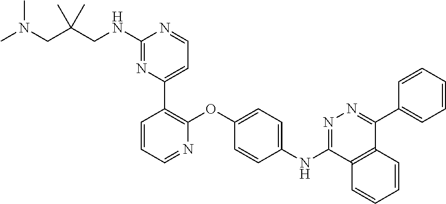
C1(NCC(CN(C)C)(C)C)=NC(C2=C(OC3=CC=C(NC4=NN=C(C5=CC=CC=C5)C5=C4C=CC=C5)C=C3)N=CC=C2)=CC=N1
